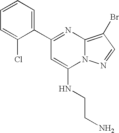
C1=CC=C(C2=NC3=C(Br)C=NN3C(NCCN)=C2)C(Cl)=C1
